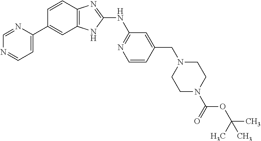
N1=CC=C(C2=CC3=C(C=C2)N=C(NC2=NC=CC(CN4CCN(C(=O)OC(C)(C)C)CC4)=C2)N3)N=C1
